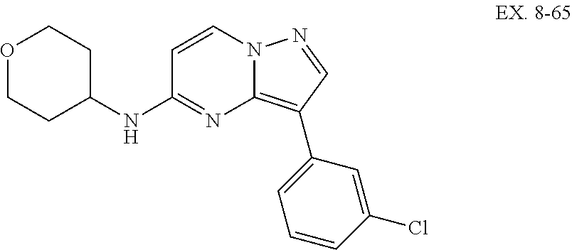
O1CCC(NC2=NC3=C(C4=CC=CC(Cl)=C4)C=NN3C=C2)CC1
